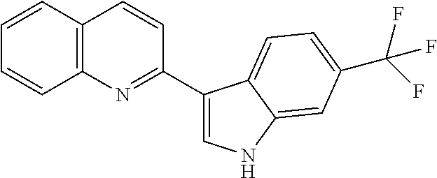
C12=C(C=CC=C1)C=CC(C1=CNC3=CC(C(F)(F)F)=CC=C13)=N2
